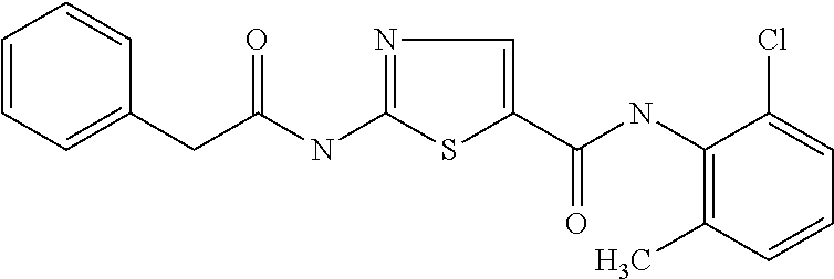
C(NC1=NC=C(C(=O)NC2=C(C)C=CC=C2Cl)S1)(=O)CC1=CC=CC=C1
